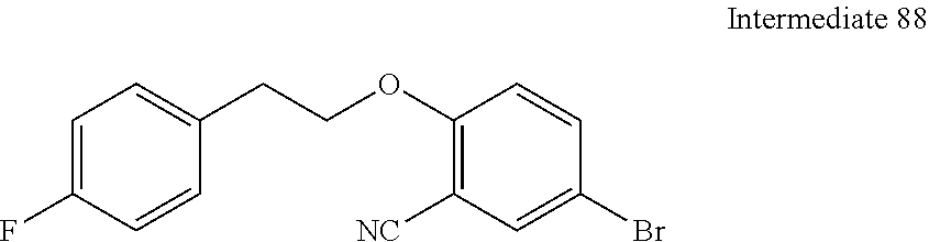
C1=C(F)C=CC(CCOC2=C([NC])C=C(Br)C=C2)=C1
